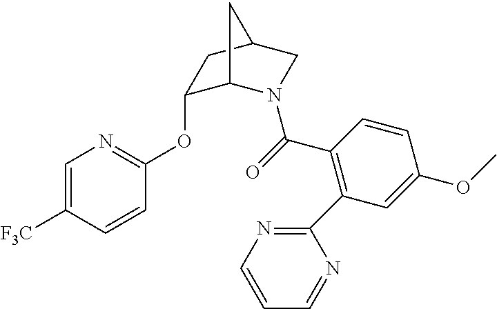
C1(OC2=NC=C([F3C])C=C2)C2N(C(C3=C(C4=NC=CC=N4)C=C(OC)C=C3)=O)CC(C1)C2
